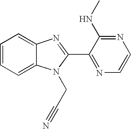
C1=CC=C2C(=C1)N=C(C1=NC=CN=C1NC)N2CC#N
